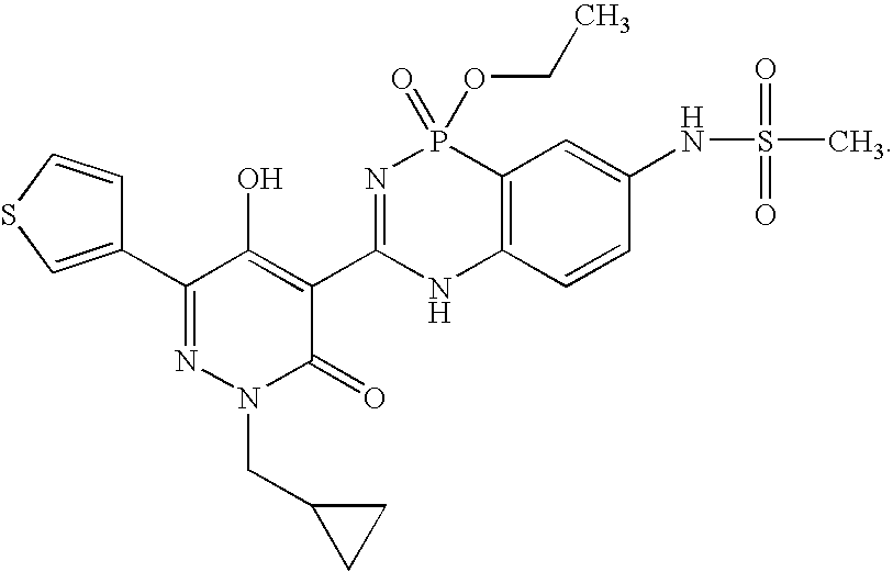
C1(C2=NN(CC3CC3)C(=O)C(C3=NP(=O)(OCC)C4=C(N3)C=CC(NS(C)(=O)=O)=C4)=C2O)=CSC=C1
